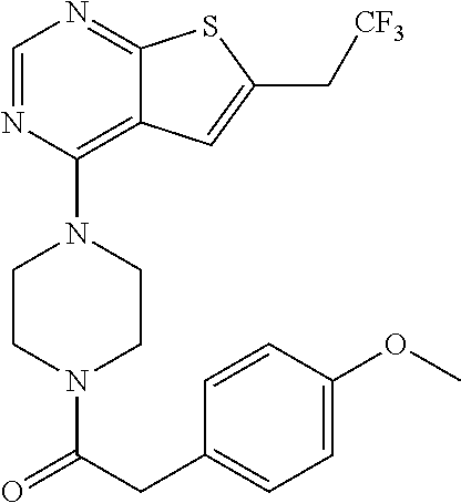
C1CN(C(CC2=CC=C(OC)C=C2)=O)CCN1C1=C2C(=NC=N1)SC(C[CF3])=C2
